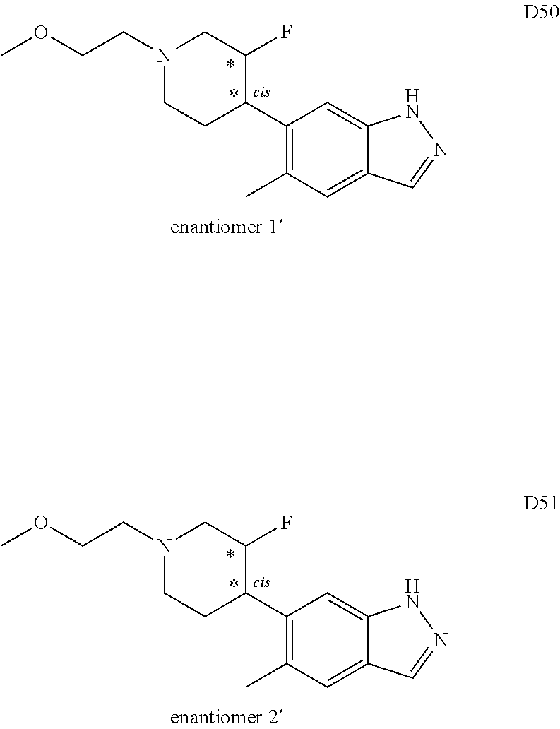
C1(C2C(F)CN(CCOC)CC2)=C(C)C=C2C(=C1)NN=C2.C1(C2C(F)CN(CCOC)CC2)=C(C)C=C2C(=C1)NN=C2
